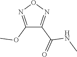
C1(OC)=NON=C1C(NC)=O
